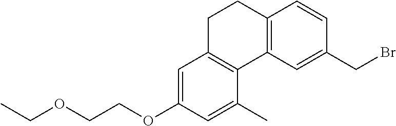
C12=C(C=C(CBr)C=C1)C1=C(CC2)C=C(OCCOCC)C=C1C
